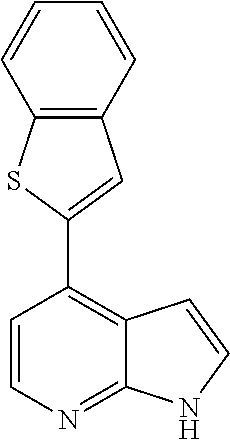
C1(C2=C3C(=NC=C2)NC=C3)=CC2=C(S1)C=CC=C2
